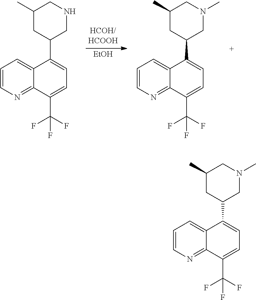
[EtOH].C1=CN=C2C(=C1)C(C1CNCC(C)C1)=CC=C2C(F)(F)F.C1=CN=C2C(=C1)C(C1CN(C)CC(C)C1)=CC=C2C(F)(F)F.C1=CN=C2C(=C1)C(C1CN(C)CC(C)C1)=CC=C2C(F)(F)F
